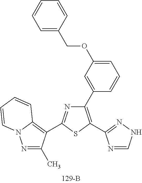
C1(C2=CC(OCC3=CC=CC=C3)=CC=C2)=C(C2=NNC=N2)SC(C2=C3N(N=C2C)C=CC=C3)=N1
